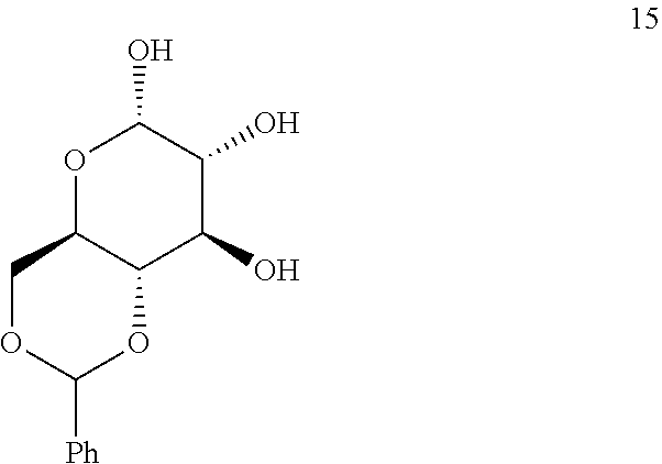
C1([Ph])OCC2C(C(O)C(O)C(O)O2)O1
